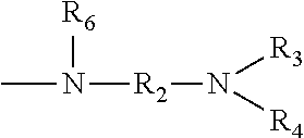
N([R2]N([R4])[R3])(C)[R6]
